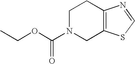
C1N(C(OCC)=O)CC2=C(C1)N=CS2
